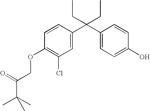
C1=C(C(C2=CC=C(O)C=C2)(CC)CC)C=CC(OCC(C(C)(C)C)=O)=C1Cl
